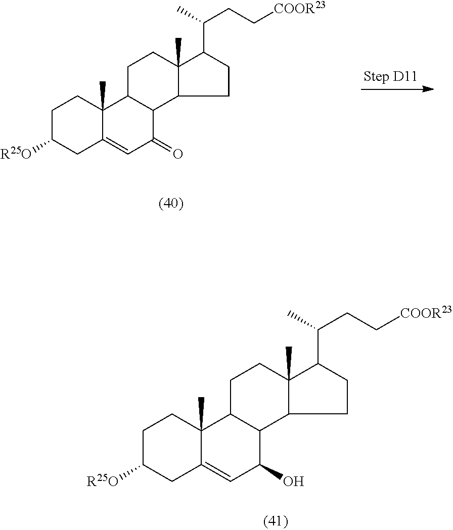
C1C([R25O])CC2=CC(=O)C3C(C2(C)C1)CCC1(C)C3CCC1C(CC[COOR23])C.C1C([R25O])CC2=CC(O)C3C(C2(C)C1)CCC1(C)C3CCC1C(CC[COOR23])C
